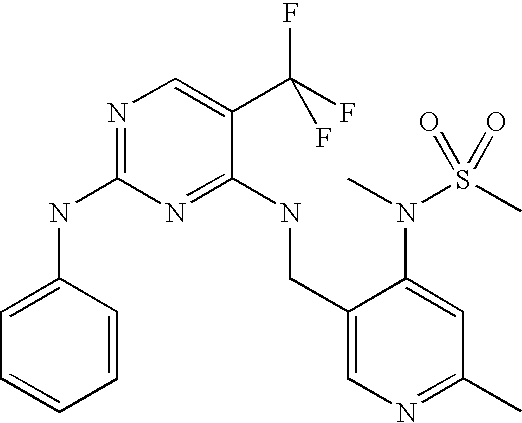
C1(CNC2=NC(NC3=CC=CC=C3)=NC=C2C(F)(F)F)=CN=C(C)C=C1N(C)S(C)(=O)=O
